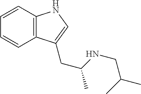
C1=CC2=C(C=C1)C(CC(NCC(C)C)C)=CN2
